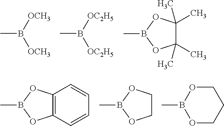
CB([OCH3])[OCH3].CB([OC2H5])[OC2H5].CB1OC(C)(C)C(C)(C)O1.CB1OC2=C(O1)C=CC=C2.CB1OCCO1.CB1OCCCO1
